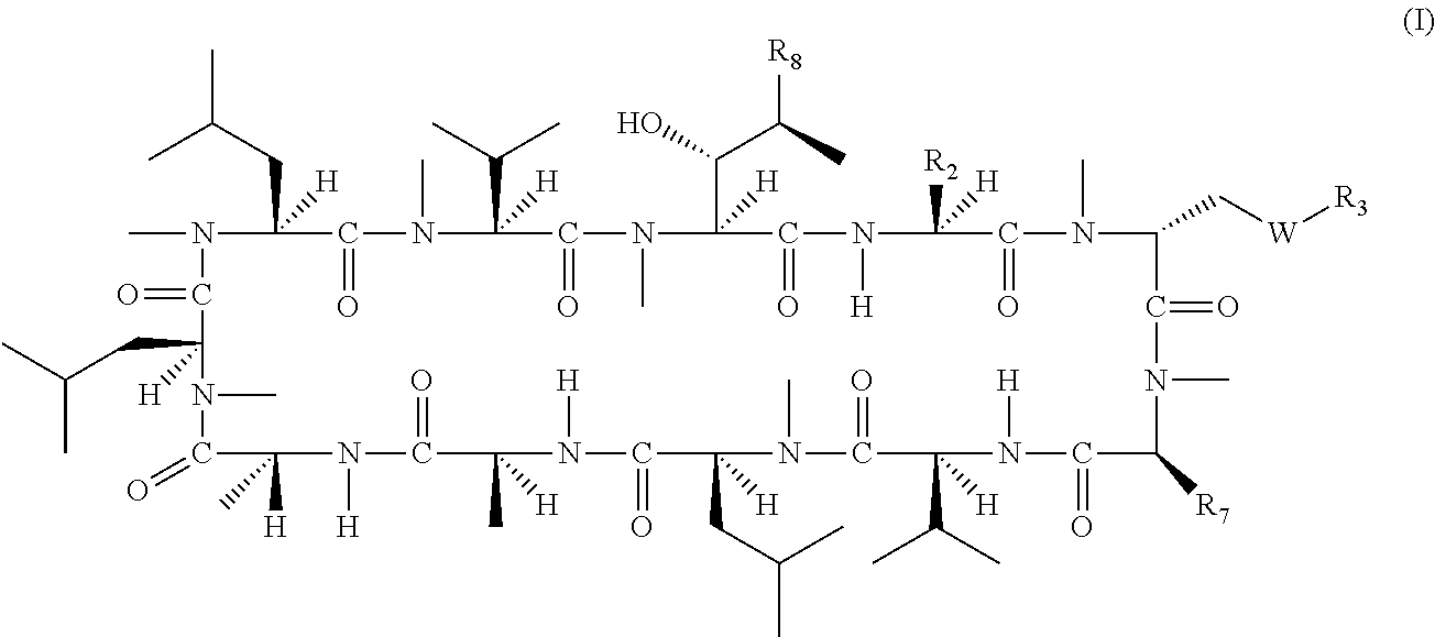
CN1C(CC(C)C)([H])C(=O)N(C)C(C(C)C)([H])C(=O)N(C)C(C(O)C(C)[R8])([H])C(=O)N([H])C([R2])([H])C(=O)N(C)C(C[W][R3])C(=O)N(C)C([R7])C(=O)N([H])C(C(C)C)([H])C(=O)N(C)C(CC(C)C)([H])C(=O)N([H])C(C)([H])C(=O)N([H])C([H])(C)C(=O)N(C)C(CC(C)C)([H])C1=O
